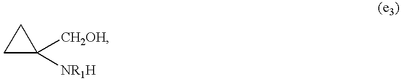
C1CC1([CH2OH])[NR1H]
